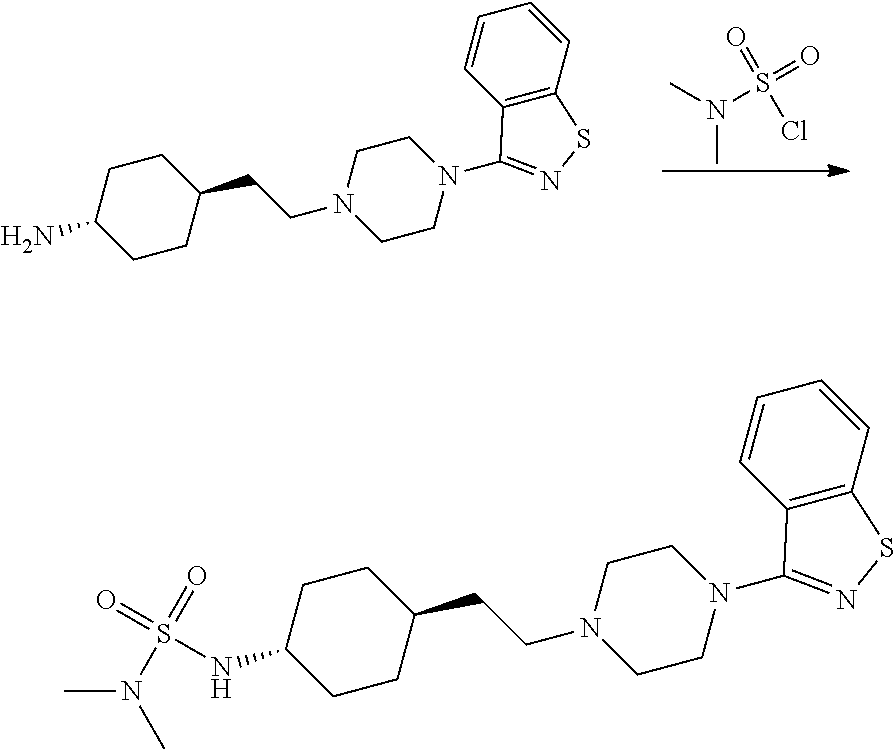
C1CC(CCN2CCN(C3=NSC4=C3C=CC=C4)CC2)CCC1N.CN(S(Cl)(=O)=O)C.C1CC(CCN2CCN(C3=NSC4=C3C=CC=C4)CC2)CCC1NS(N(C)C)(=O)=O
